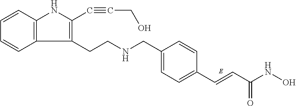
C(C1=CC=C(C=CC(NO)=O)C=C1)NCCC1=C(C#CCO)NC2=C1C=CC=C2
